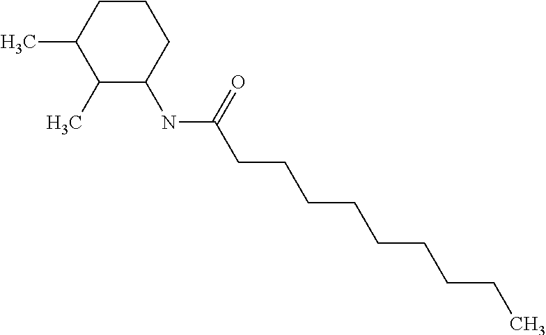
C1(C)C(NC(=O)CCCCCCCCC)CCCC1C
